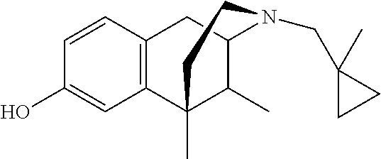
C1=CC2=C(C=C1O)C1(C)C(C)C(C2)N(CC2(C)CC2)CC1
